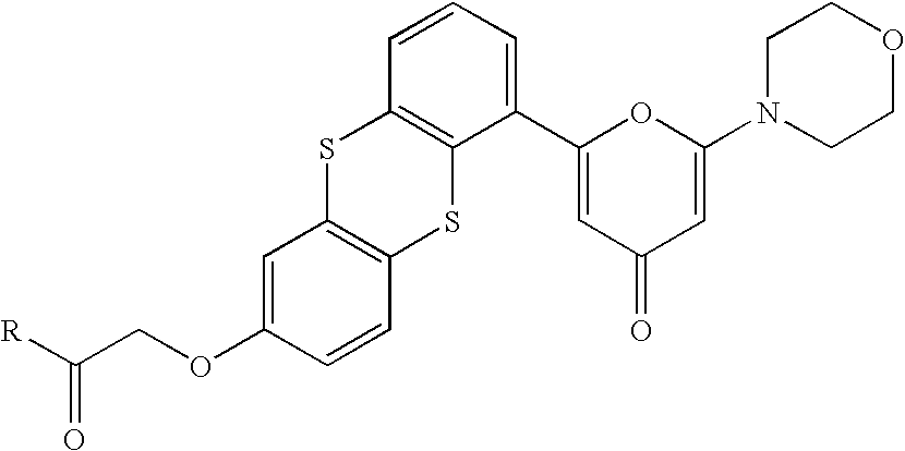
C1=C(OCC([R])=O)C=CC2=C1SC1=C(S2)C(C2=CC(=O)C=C(N3CCOCC3)O2)=CC=C1
